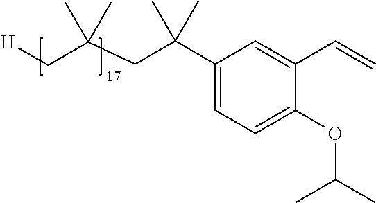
C1(C(CC(C[H])(C)C)(C)C)=CC=C(OC(C)C)C(C=C)=C1
